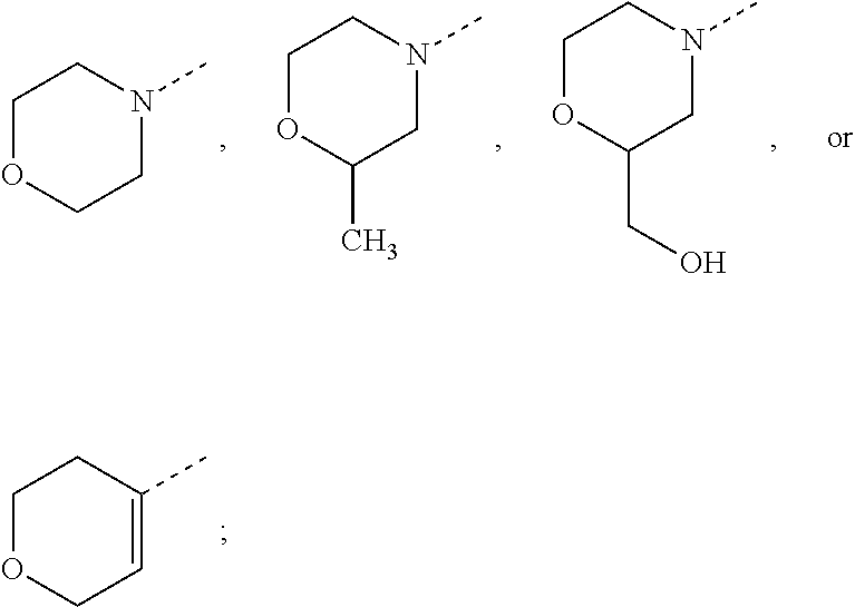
C1OCCN(C)C1.C1OC(C)CN(C)C1.C1OC(CO)CN(C)C1.C1OCC=C(C)C1
